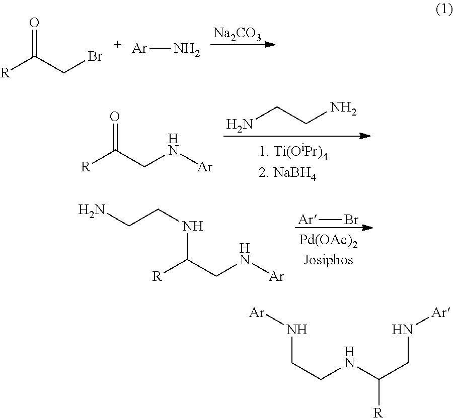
[Na2CO3].[R]C(CBr)=O.[Ar]N.NCCN.[R]C(CN[Ar])=O.[Ar]Br.NCCNC(CN[Ar])[R].N(CCNC(CN[Ar])[R])[Ar]
